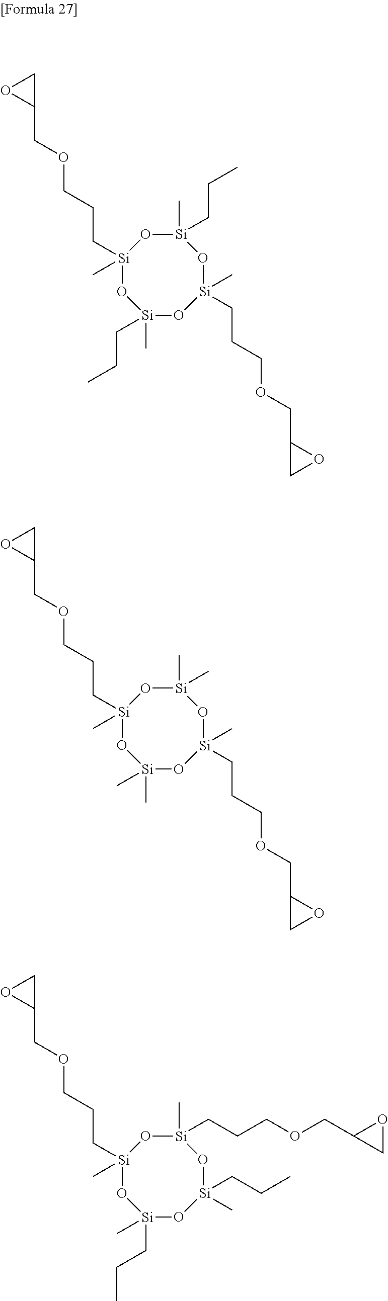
[Si]1(C)(CCCOCC2CO2)O[Si](C)(CCC)O[Si](C)(CCCOCC2CO2)O[Si](C)(CCC)O1.[Si]1(C)(CCCOCC2CO2)O[Si](C)(C)O[Si](C)(CCCOCC2CO2)O[Si](C)(C)O1.[Si]1(C)(CCCOCC2CO2)O[Si](CCC)(C)O[Si](CCC)(C)O[Si](C)(CCCOCC2CO2)O1
